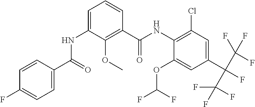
C1=CC(C(=O)NC2=CC=CC(C(NC3=C(Cl)C=C(C(C(F)(F)F)(C(F)(F)F)F)C=C3OC(F)F)=O)=C2OC)=CC=C1F
